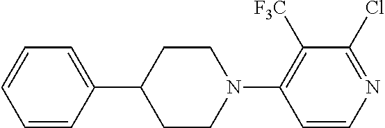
C1=CC(C2CCN(C3=C([F3C])C(Cl)=NC=C3)CC2)=CC=C1
